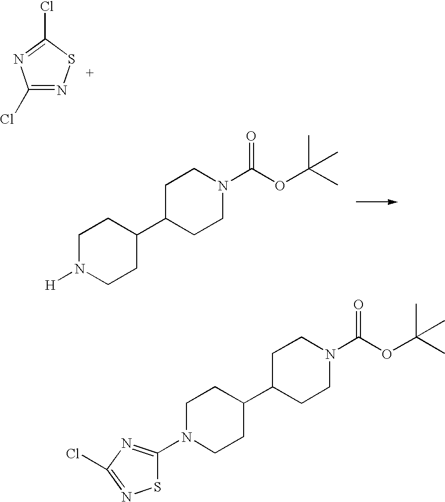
C1N([H])CCC(C2CCN(C(OC(C)(C)C)=O)CC2)C1.C1(Cl)=NSC(Cl)=N1.C1N(C2=NC(Cl)=NS2)CCC(C2CCN(C(OC(C)(C)C)=O)CC2)C1
